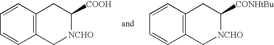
C12=C(C=CC=C1)CC([COOH])[NCHO]C2.C12=C(C=CC=C1)CC([CONHtBu])[NCHO]C2
